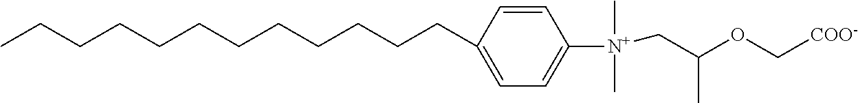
C1=CC(CCCCCCCCCCCC)=CC=C1[N+](CC(OC[COO-])C)(C)C
